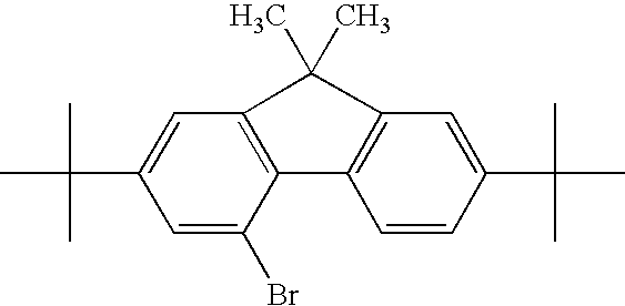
C1=C(C(C)(C)C)C=C(Br)C2=C1C(C)(C)C1=C2C=CC(C(C)(C)C)=C1
